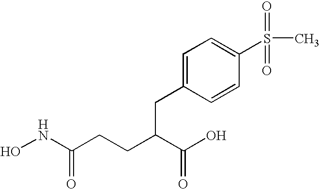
ONC(CCC(C(O)=O)CC1=CC=C(S(=O)(=O)C)C=C1)=O
